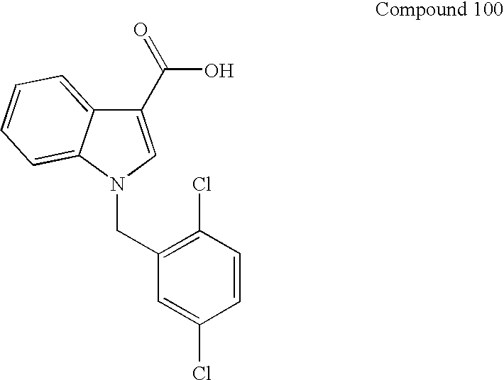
C1(C(O)=O)=CN(CC2=C(Cl)C=CC(Cl)=C2)C2=CC=CC=C12
